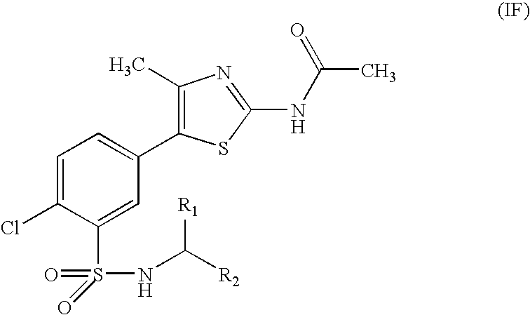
C1=C(Cl)C(S(=O)(=O)NC([R2])[R1])=CC(C2=C(C)N=C(NC(C)=O)S2)=C1
